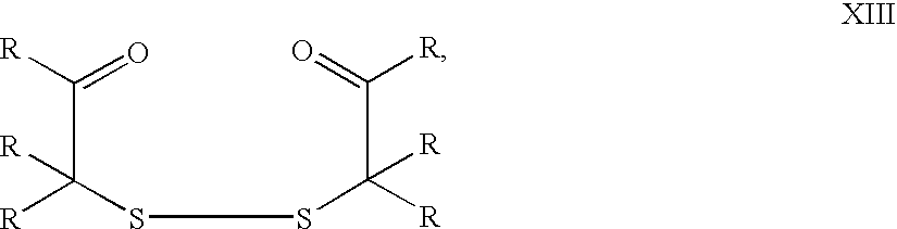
C(C([R])=O)([R])([R])SSC(C([R])=O)([R])[R]
